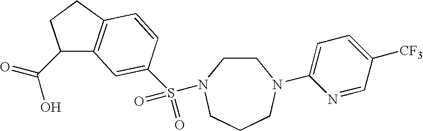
C1(C(=O)O)C2=C(CC1)C=CC(S(=O)(=O)N1CCN(C3=CC=C([CF3])C=N3)CCC1)=C2
